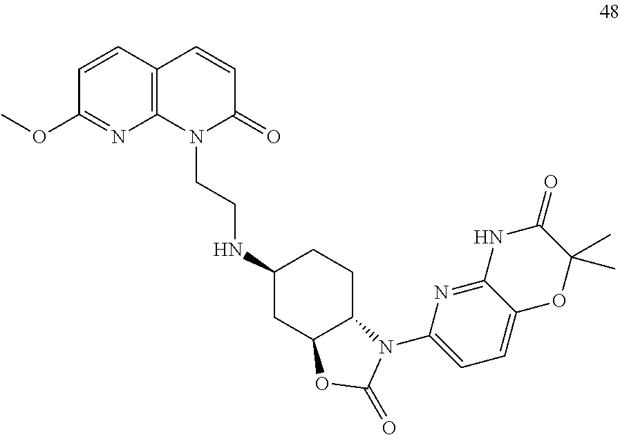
C1(OC)=NC2=C(C=C1)C=CC(=O)N2CCNC1CC2C(CC1)N(C1=CC=C3C(=N1)NC(=O)C(C)(C)O3)C(=O)O2
